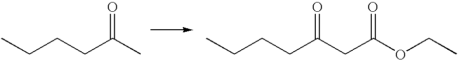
CCCCC(C)=O.CCCCC(CC(OCC)=O)=O
